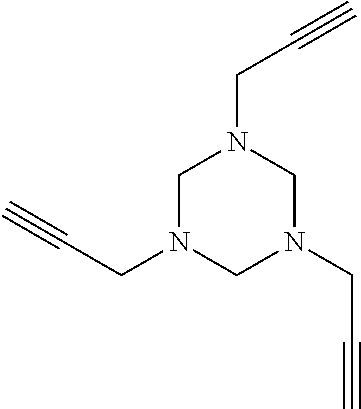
C1N(CC#C)CN(CC#C)CN1CC#C
